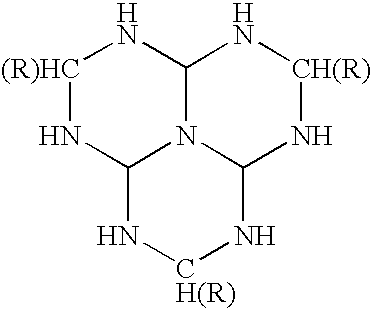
[(R)HC]1NC2N3C(N1)N[CH(R)]NC3N[CH(R)]N2
